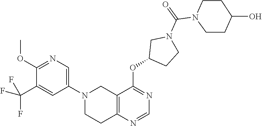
N1(C2=CN=C(OC)C(C(F)(F)F)=C2)CCC2=C(C1)C(OC1CCN(C(=O)N3CCC(O)CC3)C1)=NC=N2
